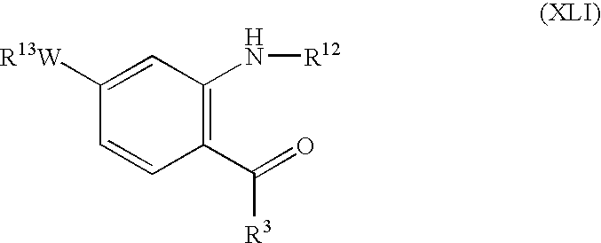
C1([R13W])=CC(N[R12])=C(C(=O)[R3])C=C1
